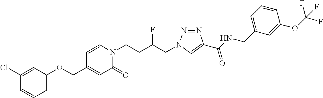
C1(COC2=CC=CC(Cl)=C2)=CC(=O)N(CCC(CN2N=NC(C(NCC3=CC=CC(OC(F)(F)F)=C3)=O)=C2)F)C=C1
